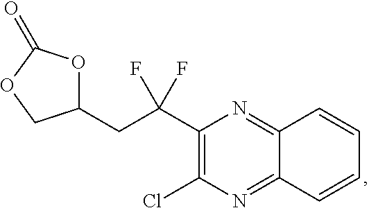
C1(C(CC2OC(=O)OC2)(F)F)=C(Cl)N=C2C(=N1)C=CC=C2
